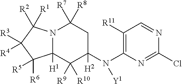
C1([R11])=C(N(C2([H2])CC([R7])([R8])N3C([H1])(C2([R9])[R10])C([R6])([R5])C([R4])([R3])C3([R2])[R1])[Y1])N=C(Cl)N=C1
